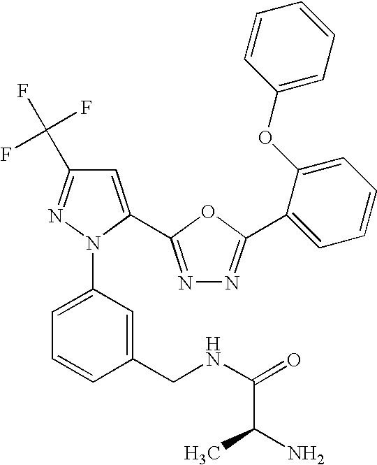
C1=C(C2=NN=C(C3=CC=CC=C3OC3=CC=CC=C3)O2)N(C2=CC=CC(CNC(=O)C(N)C)=C2)N=C1C(F)(F)F
